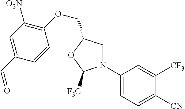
N1(C2=CC=C([CN])C([CF3])=C2)CC(COC2=C([O2N])C=C(C=O)C=C2)OC1[F3C]
